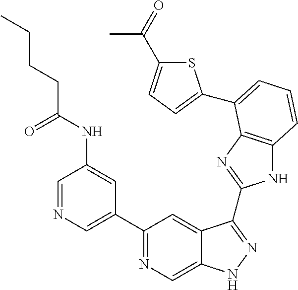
C1=NC=C(C2=NC=C3C(=C2)C(C2=NC4=C(N2)C=CC=C4C2=CC=C(C(=O)C)S2)=NN3)C=C1NC(CCCC)=O
